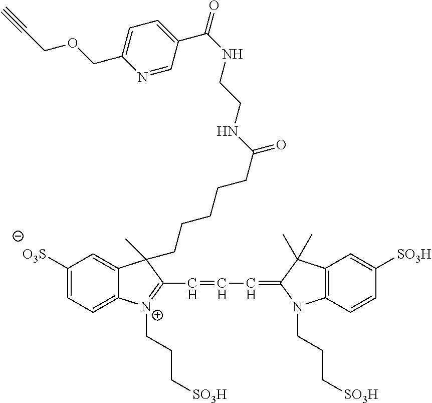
C1([O3S])=CC=C2C(=C1)C(CCCCCC(=O)NCCNC(=O)C1=CC=C(COCC#C)N=C1)(C)C(C=CC=C1N(CCC[SO3H])C3=C(C=C([SO3H])C=C3)C1(C)C)=[N+]2CCC[SO3H]
